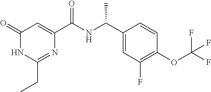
C1(=O)NC(CC)=NC(C(NC(C2=CC(F)=C(OC(F)(F)F)C=C2)C)=O)=C1
